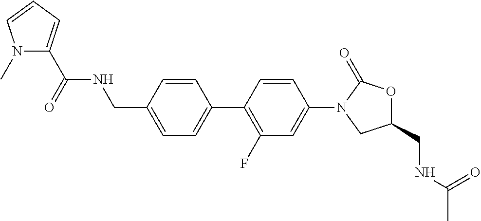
C1(CNC(C)=O)OC(=O)N(C2=CC(F)=C(C3=CC=C(CNC(C4=CC=CN4C)=O)C=C3)C=C2)C1
